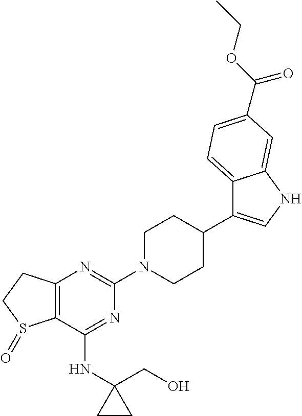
C12=C(C(NC3(CO)CC3)=NC(N3CCC(C4=CNC5=CC(C(OCC)=O)=CC=C45)CC3)=N1)S(=O)CC2
